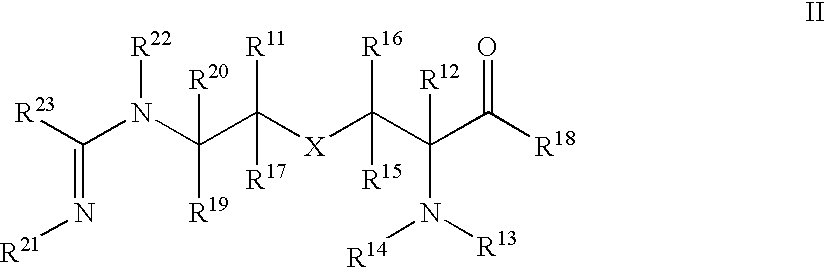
[R23]C(N(C(C([X]C(C(C([R18])=O)(N([R13])[R14])[R12])([R16])[R15])([R11])[R17])([R19])[R20])[R22])=N[R21]
